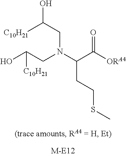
C(N(C(C(=O)[ORA4])CCSC)CC(O)[C10H21])C([C10H21])O
